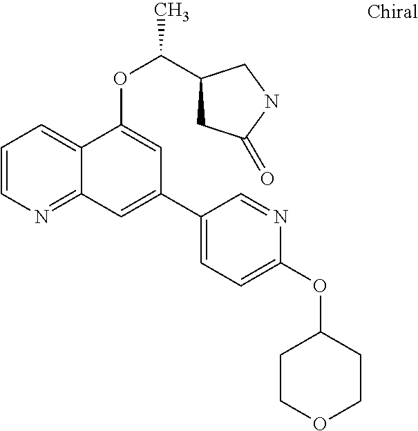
C1=CN=C2C(=C1)C(OC(C1CC(=O)NC1)C)=CC(C1=CC=C(OC3CCOCC3)N=C1)=C2
